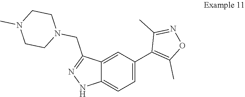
C12=CC(C3=C(C)ON=C3C)=CC=C1NN=C2CN1CCN(C)CC1
